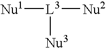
[Nu1][L3]([Nu3])[Nu2]
